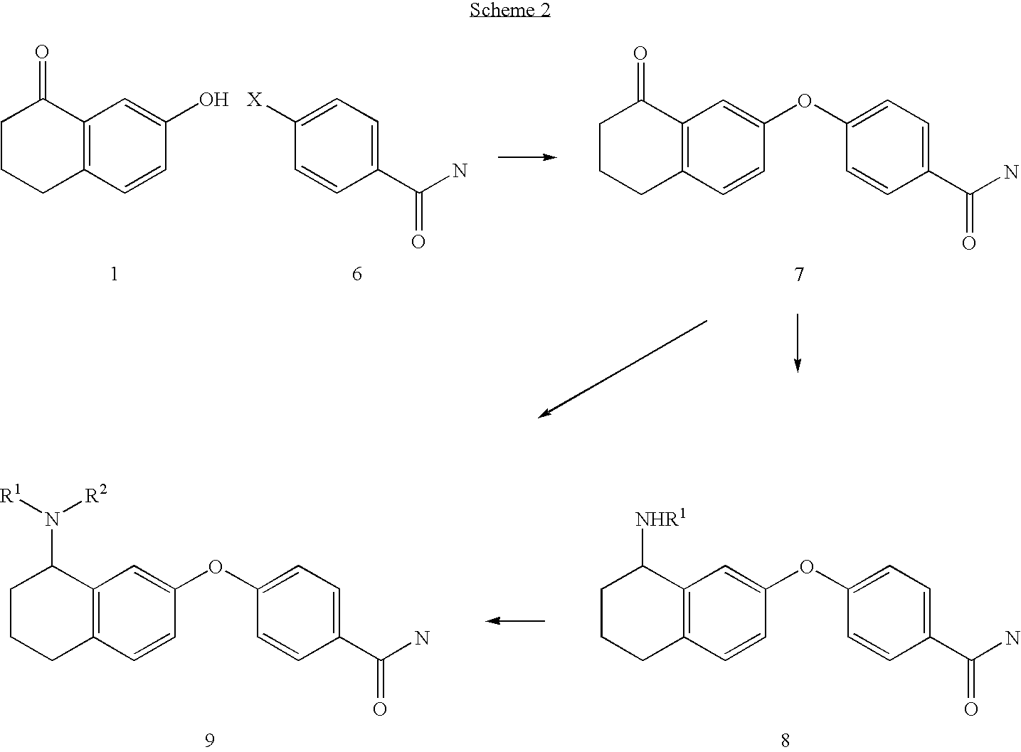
C12=C(C=CC(OC3=CC=C(C(N)=O)C=C3)=C1)CCCC2[NHR1].C12=C(C=CC(OC3=CC=C(C(N)=O)C=C3)=C1)CCCC2N([R1])[R2].C12=C(C=CC(OC3=CC=C(C(N)=O)C=C3)=C1)CCCC2=O.C12=C(C=CC(O)=C1)CCCC2=O.C1([X])=CC=C(C(N)=O)C=C1
